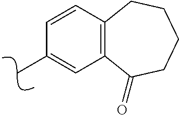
C1=CC2=C(C=C1C)C(=O)CCCC2
